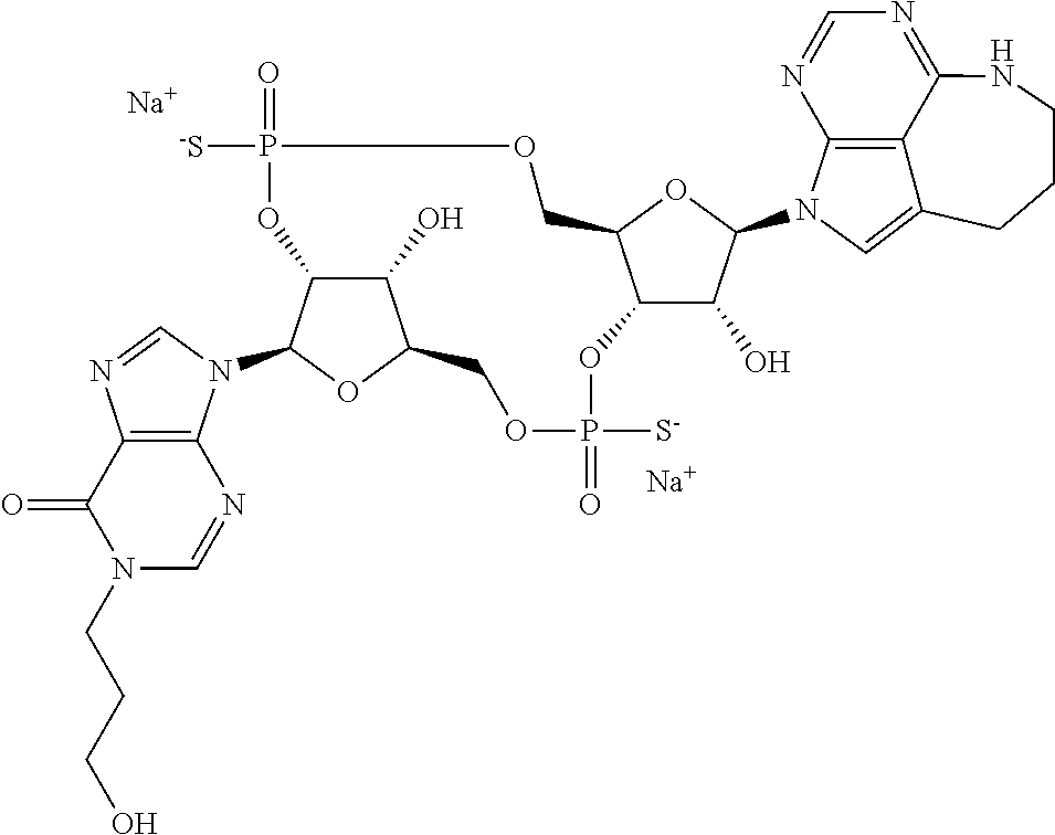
[Na].[Na].C1(N2C3=C4C(=NC=N3)NCCCC4=C2)OC2C(C1O)OP([S-])(=O)OCC1C(O)C(C(N3C4=C(N=C3)C(=O)N(CCCO)C=N4)O1)OP(=O)([-S])OC2
